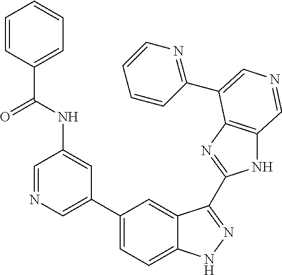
C1(C2=CN=CC(NC(C3=CC=CC=C3)=O)=C2)=CC=C2C(=C1)C(C1=NC3=C(N1)C=NC=C3C1=NC=CC=C1)=NN2
